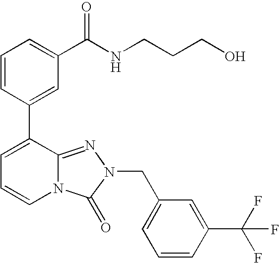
C1=CC(C2=CC=CN3C2=NN(CC2=CC=CC(C(F)(F)F)=C2)C3=O)=CC(C(NCCCO)=O)=C1
